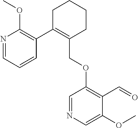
C1C(C2=C(OC)N=CC=C2)=C(COC2=C(C=O)C(OC)=CN=C2)CCC1
